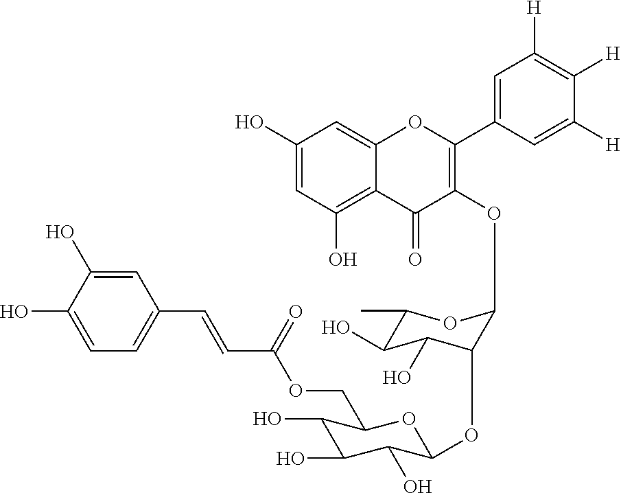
C1(O)=CC(O)=C2C(=C1)OC(C1=CC([H])=C([H])C([H])=C1)=C(OC1OC(C)C(O)C(O)C1OC1C(O)C(O)C(O)C(COC(C=CC3=CC=C(O)C(O)=C3)=O)O1)C2=O
